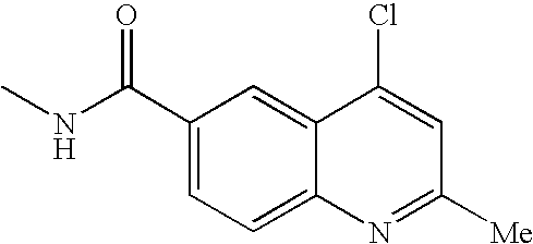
C12=CC(C(NC)=O)=CC=C1N=C([Me])C=C2Cl
